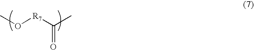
CO[R7]C(C)=O
